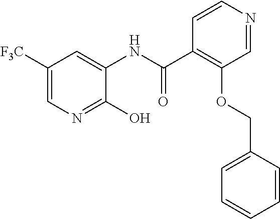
C1([F3C])=CN=C(O)C(NC(=O)C2=C(OCC3=CC=CC=C3)C=NC=C2)=C1
